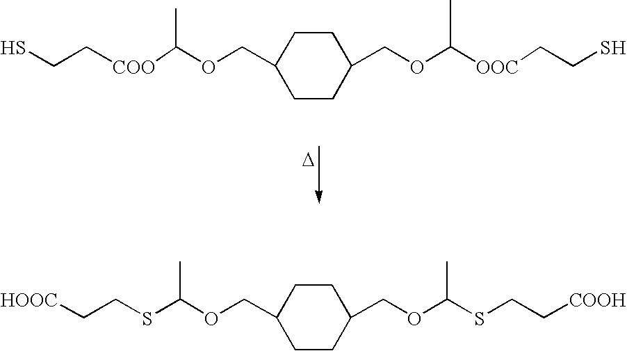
SCC[COO]C(C)OCC1CCC(COC([OOC]CCS)C)CC1.[D].[HOOC]CCSC(OCC1CCC(COC(SCC[COOH])C)CC1)C
